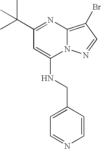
C(C1=NC2=C(Br)C=NN2C(NCC2=CC=NC=C2)=C1)(C)(C)C
